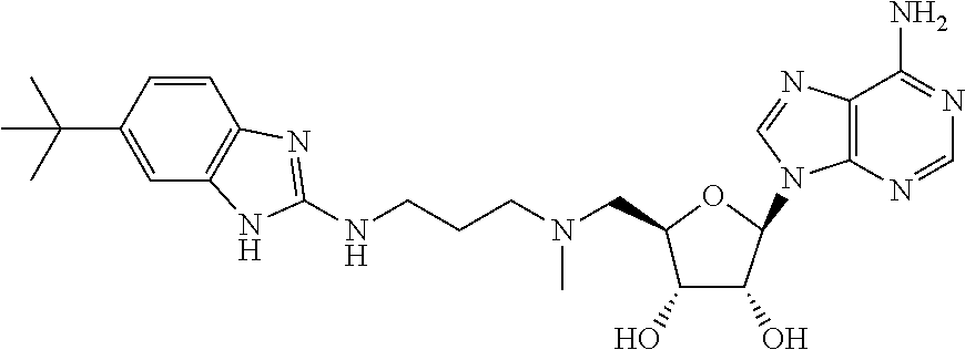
N(CCCNC1=NC2=C(C=C(C(C)(C)C)C=C2)N1)(CC1C(O)C(O)C(N2C3=C(C(N)=NC=N3)N=C2)O1)C
